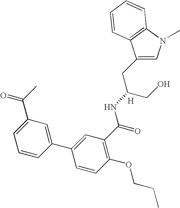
C1=C(CC(CO)NC(C2=C(OCCC)C=CC(C3=CC(C(C)=O)=CC=C3)=C2)=O)C2=C(N1C)C=CC=C2.[H]
